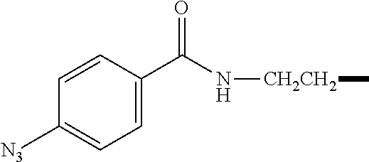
C1=CC(C(N[CH2CH2]C)=O)=CC=C1[N3]
